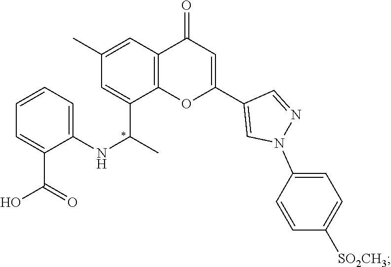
C1=C(C(C)NC2=CC=CC=C2C(=O)O)C2=C(C=C1C)C(=O)C=C(C1=CN(C3=CC=C([SO2CH3])C=C3)N=C1)O2
